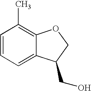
C1=CC=C2C(=C1C)OCC2CO
